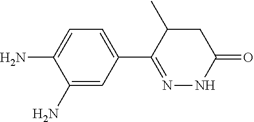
NC1=CC=C(C2=NNC(=O)CC2C)C=C1N
